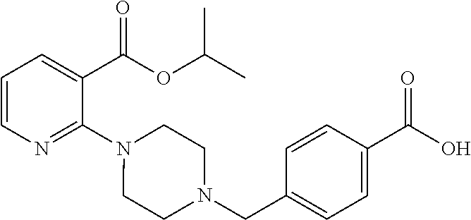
C1=CN=C(N2CCN(CC3=CC=C(C(O)=O)C=C3)CC2)C(C(OC(C)C)=O)=C1
